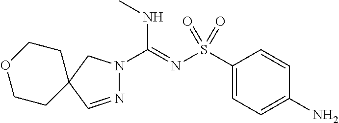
N1=CC2(CN1C(=NS(C1=CC=C(N)C=C1)(=O)=O)NC)CCOCC2
